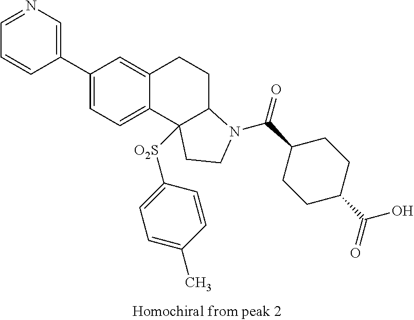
C1(C2=CN=CC=C2)=CC=C2C(=C1)CCC1C2([O2S]C2=CC=C(C)C=C2)CCN1C(C1CCC(C(=O)O)CC1)=O
